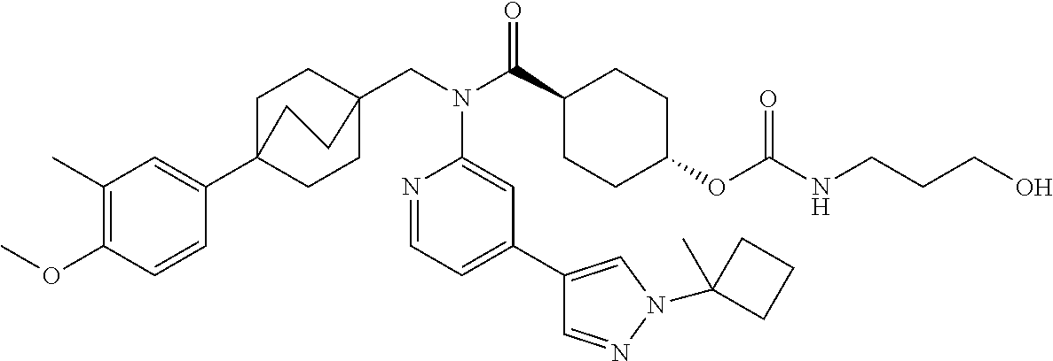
C1(C)=C(OC)C=CC(C23CCC(CN(C(C4CCC(OC(NCCCO)=O)CC4)=O)C4=CC(C5=CN(C6(C)CCC6)N=C5)=CC=N4)(CC2)CC3)=C1
